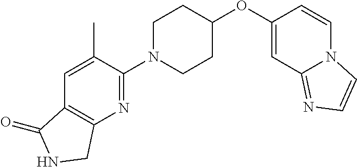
C1(N2CCC(OC3=CC4=NC=CN4C=C3)CC2)=NC2=C(C=C1C)C(=O)NC2
